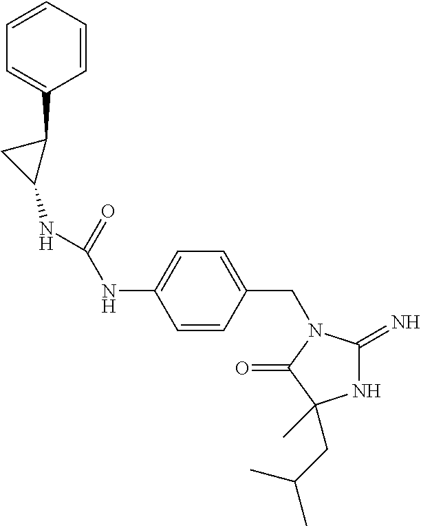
N1C(=N)N(CC2=CC=C(NC(NC3C(C4=CC=CC=C4)C3)=O)C=C2)C(=O)C1(CC(C)C)C
